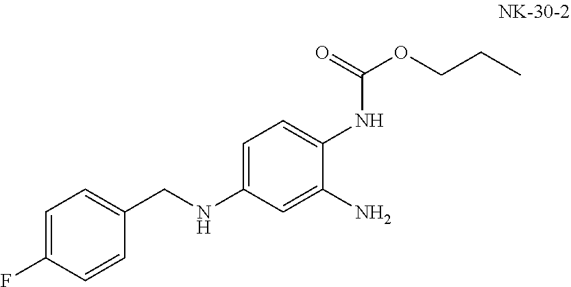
C1=C(CNC2=CC=C(NC(=O)OCCC)C(N)=C2)C=CC(F)=C1
